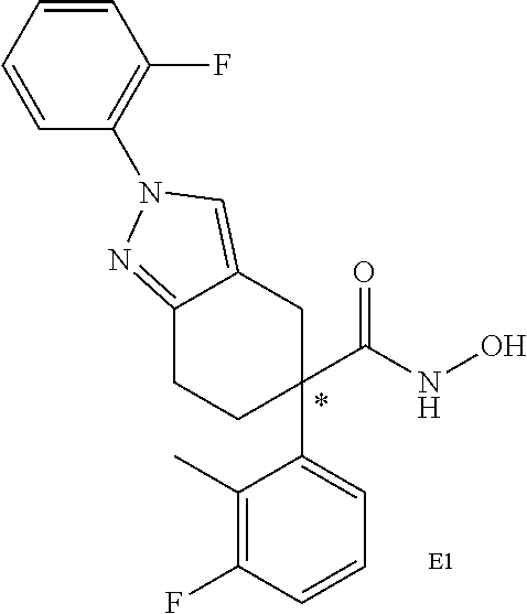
C1(C(NO)=O)(C2=CC=CC(F)=C2C)CC2=CN(C3=C(F)C=CC=C3)N=C2CC1
